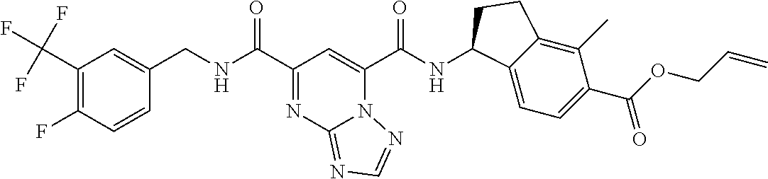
C1(C(F)(F)F)=C(F)C=CC(CNC(C2=NC3=NC=NN3C(C(NC3C4=CC=C(C(OCC=C)=O)C(C)=C4CC3)=O)=C2)=O)=C1
